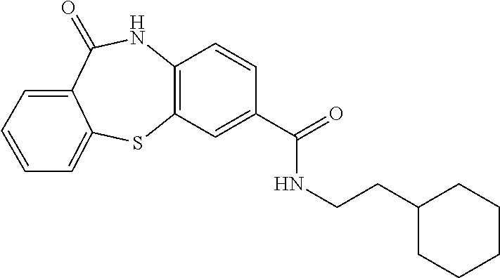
C12=C(C=C(C(NCCC3CCCCC3)=O)C=C1)SC1=CC=CC=C1C(=O)N2
